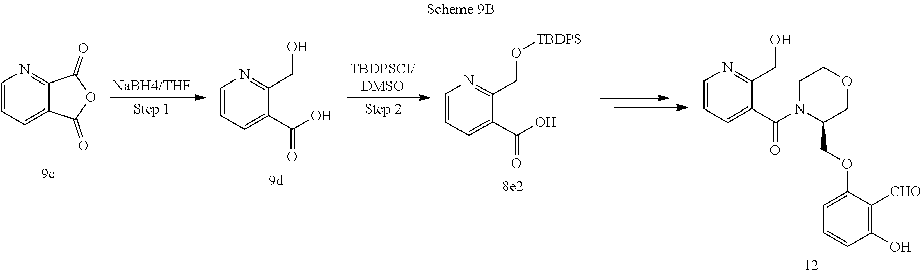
O1CCN(C(C2=CC=CN=C2CO)=O)C(COC2=CC=CC(O)=C2[CHO])C1.C1=CC=C2C(=N1)C(=O)OC2=O.C1=CN=C(CO)C(C(=O)O)=C1.C1=CN=C(CO[TBDPS])C(C(=O)O)=C1
